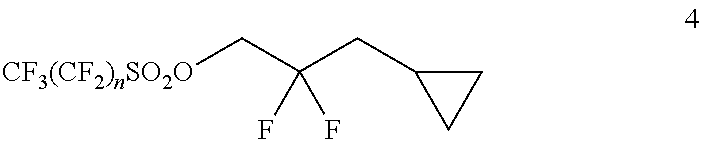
[CF3(CF2)nSO2O]CC(CC1CC1)(F)F
